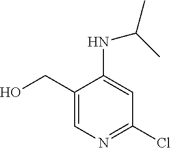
C1(CO)=CN=C(Cl)C=C1NC(C)C
